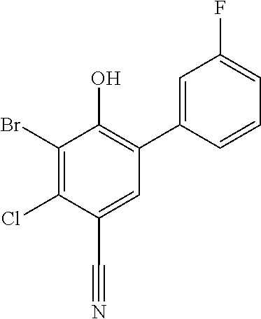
C1=C(C#N)C(Cl)=C(Br)C(O)=C1C1=CC(F)=CC=C1
